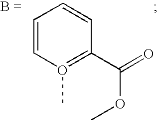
C1=CO(C)=C(C(=O)OC)C=C1
